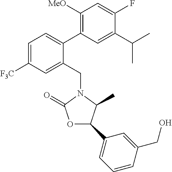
C1(C(C)C)=CC(C2=CC=C([F3C])C=C2CN2C(C)C(C3=CC=CC(CO)=C3)OC2=O)=C([MeO])C=C1F
